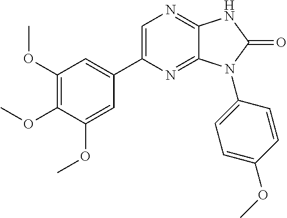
C1(OC)=C(OC)C(OC)=CC(C2=CN=C3C(=N2)N(C2=CC=C(OC)C=C2)C(=O)N3)=C1
